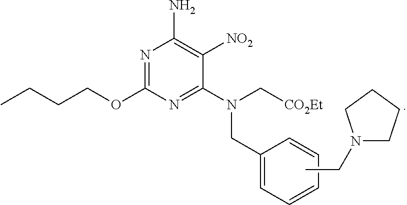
N1=C(OCCCC)N=C(N(CC2=CC=CC=C2)C[CO2Et])C([NO2])=C1N.CCN1CCCC1
